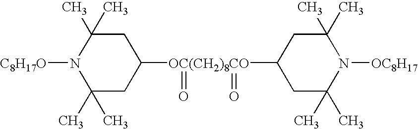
[C8H17O]N1C(C)(C)CC([OC(CH2)8CO](=O)(=O)C2CC(C)(C)N([OC8H17])C(C)(C)C2)CC1(C)C
